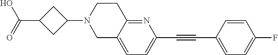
OC(C1CC(N2CC3=CC=C(C#CC4=CC=C(F)C=C4)N=C3CC2)C1)=O
